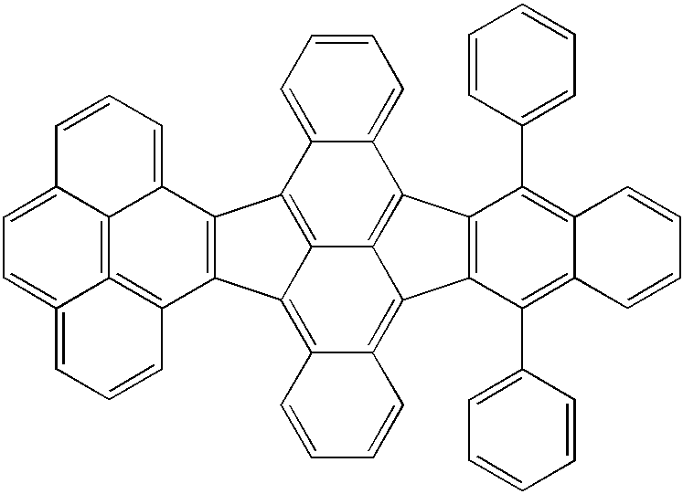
C12=CC=CC=C1C1=C3C(=C4C(=C5C3=C2C2=C5C(C3=CC=CC=C3)=C3C(=C2C2=CC=CC=C2)C=CC=C3)C=CC=C4)C2=C1C1=CC=CC3=CC=C4=CC=CC2=C4=C13
